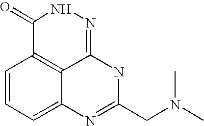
C1=CC=C2C3=C1C(=O)NN=C3NC(CN(C)C)=N2
